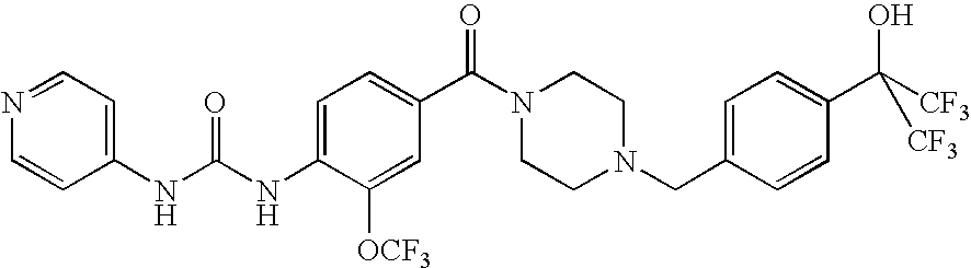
N(C1=CC=C(C(N2CCN(CC3=CC=C(C([CF3])(O)[CF3])C=C3)CC2)=O)C=C1[OCF3])C(=O)NC1=CC=NC=C1
